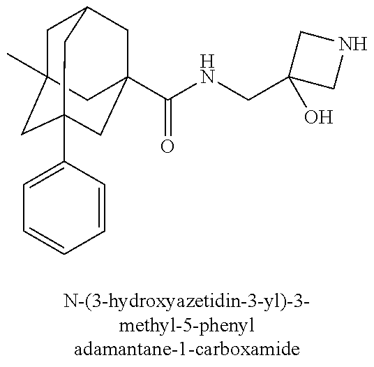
C1C2(C)CC3(C4=CC=CC=C4)CC(C(=O)NCC4(O)CNC4)(CC1C3)C2
